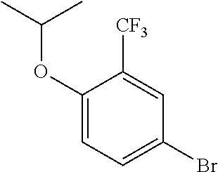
C1(OC(C)C)=CC=C(Br)C=C1[CF3]
